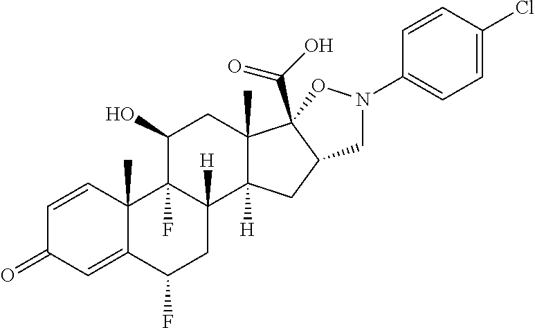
C1=CC2(C)C(=CC1=O)C(F)CC1([H])C2(F)C(O)CC2(C)C1([H])CC1C2(C(O)=O)ON(C2=CC=C(Cl)C=C2)C1
